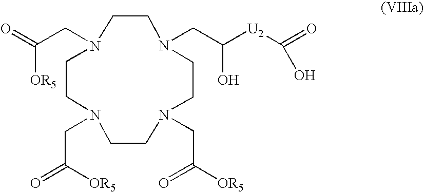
C(C(=O)[OR5])N1CCN(CC([U2]C(=O)O)O)CCN(CC(=O)[OR5])CCN(CC(=O)[OR5])CC1
